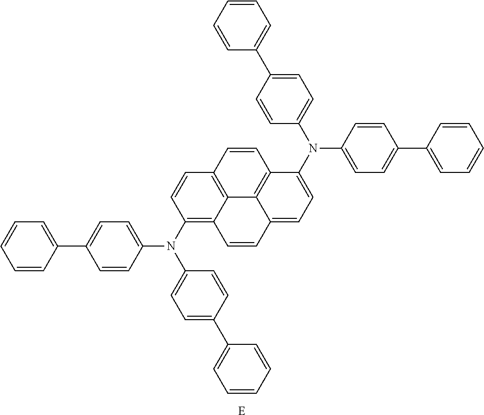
C1=CC(C2=CC=C(N(C3=C4C5=C(C=C3)C=CC3=C5C(=CC=C3N(C3=CC=C(C5=CC=CC=C5)C=C3)C3=CC=C(C5=CC=CC=C5)C=C3)C=C4)C3=CC=C(C4=CC=CC=C4)C=C3)C=C2)=CC=C1.[E]
